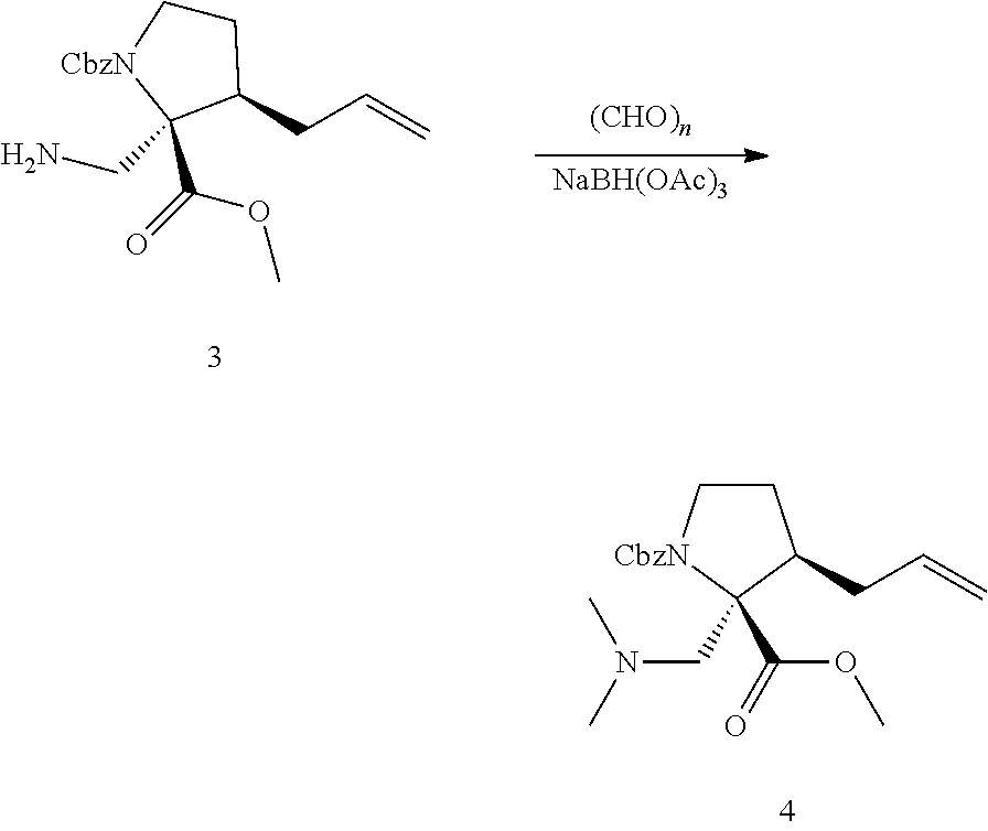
C1C[CbzN]C(CN)(C(OC)=O)C1CC=C.[NaBH(OAc)3].C1C[CbzN]C(CN(C)C)(C(=O)OC)C1CC=C
